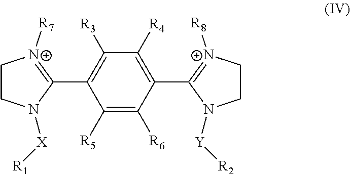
C1([R3])=C(C2=[N+]([R7])CCN2[X][R1])C([R5])=C([R6])C(C2=[N+]([R8])CCN2[Y][R2])=C1[R4]
